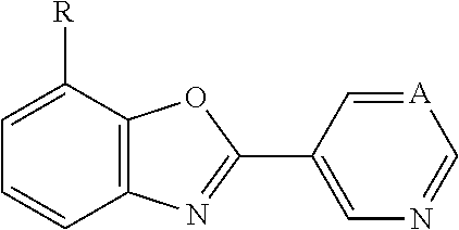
C1=C([R])C2=C(C=C1)N=C(C1=CN=C[A]=C1)O2
